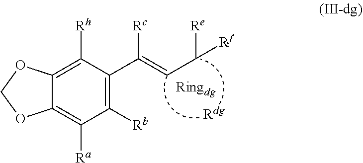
C12=C([Rh])C(C([Rc])=CC([Rf])[Re])=C([Rb])C([Ra])=C1OCO2
